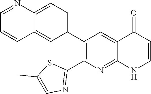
C12=CC=C(C3=C(C4=NC=C(C)S4)N=C4C(=C3)C(=O)C=CN4)C=C1C=CC=N2
